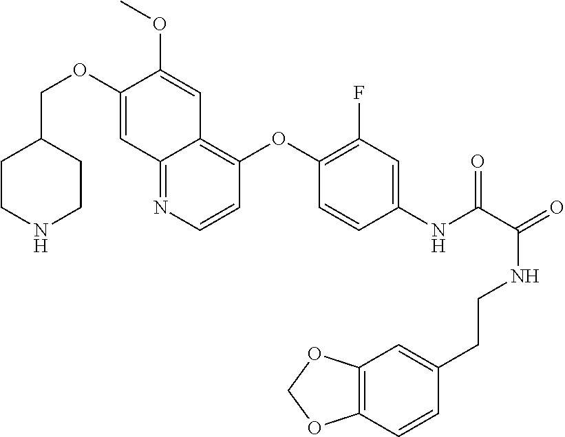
C1CNCCC1COC1=CC2=NC=CC(OC3=C(F)C=C(NC(=O)C(NCCC4=CC5=C(C=C4)OCO5)=O)C=C3)=C2C=C1OC
